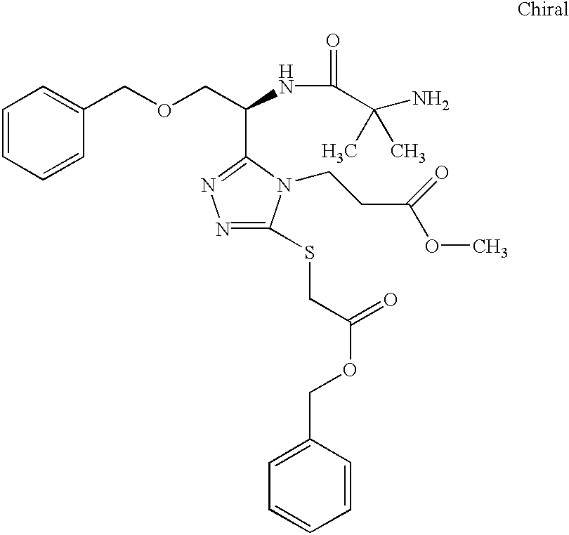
C1=CC=CC(COCC(NC(=O)C(N)(C)C)C2=NN=C(SCC(=O)OCC3=CC=CC=C3)N2CCC(OC)=O)=C1
